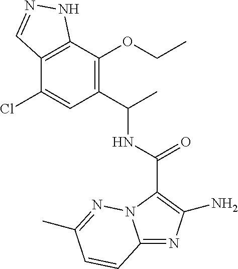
C12=C(C(OCC)=C(C(C)NC(=O)C3=C(N)N=C4N3N=C(C)C=C4)C=C1Cl)NN=C2
